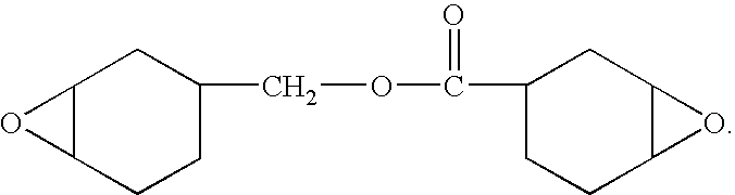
C(OC(C1CCC2C(C1)O2)=O)C1CC2C(CC1)O2
